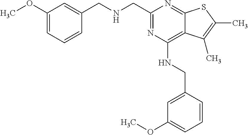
C1(OC)=CC=CC(CNCC2=NC(NCC3=CC(OC)=CC=C3)=C3C(=N2)SC(C)=C3C)=C1
